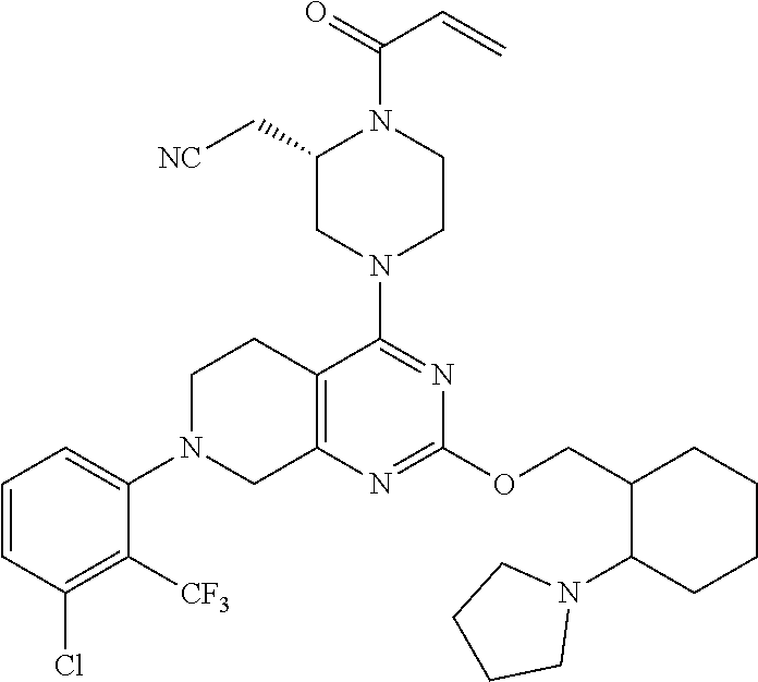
C1=CC(Cl)=C([CF3])C(N2CC3=C(CC2)C(N2CCN(C(=O)C=C)C(C[NC])C2)=NC(OCC2C(N4CCCC4)CCCC2)=N3)=C1
